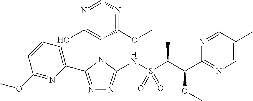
N1=CN=C(OC)C(N2C(C3=CC=CC(OC)=N3)=NN=C2NS(C(C(C2=NC=C(C)C=N2)OC)C)(=O)=O)=C1O
